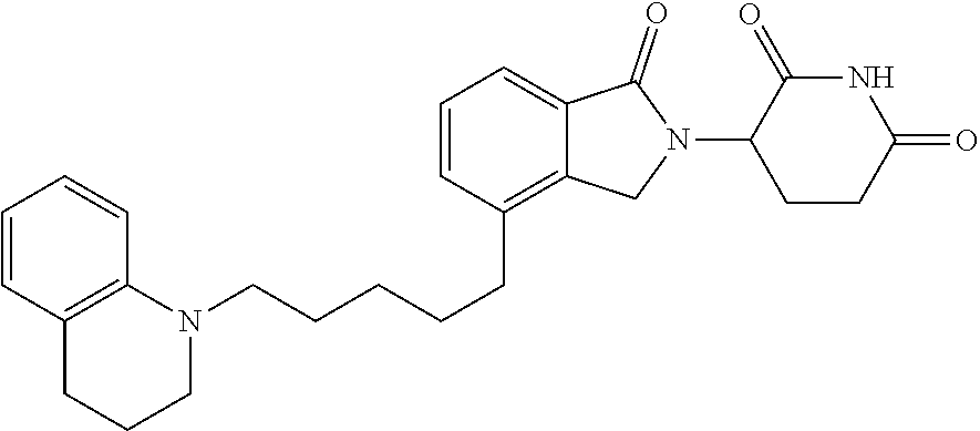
C1=CC(CCCCCN2C3=C(CCC2)C=CC=C3)=C2C(=C1)C(=O)N(C1CCC(=O)NC1=O)C2
